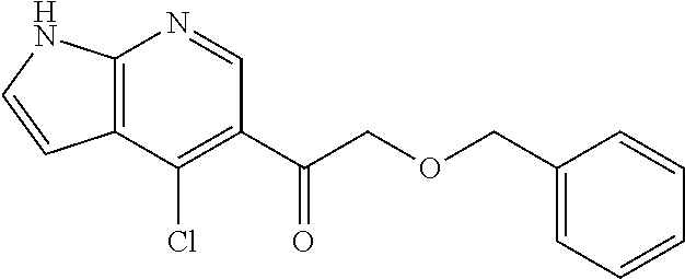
C12=C(C(Cl)=C(C(=O)COCC3=CC=CC=C3)C=N1)C=CN2
